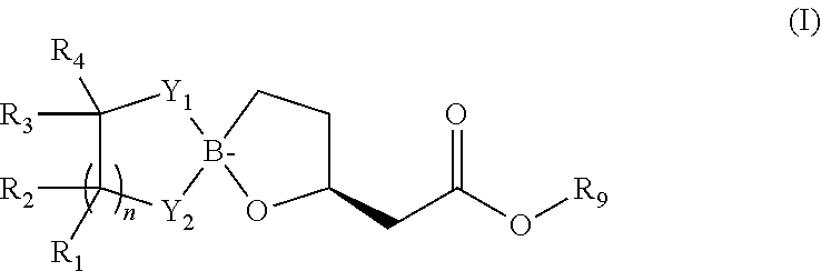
C1(CC(O[R9])=O)CC[B-]2(O1)[Y1]C([R3])([R4])C([R2])([R1])[Y2]2
